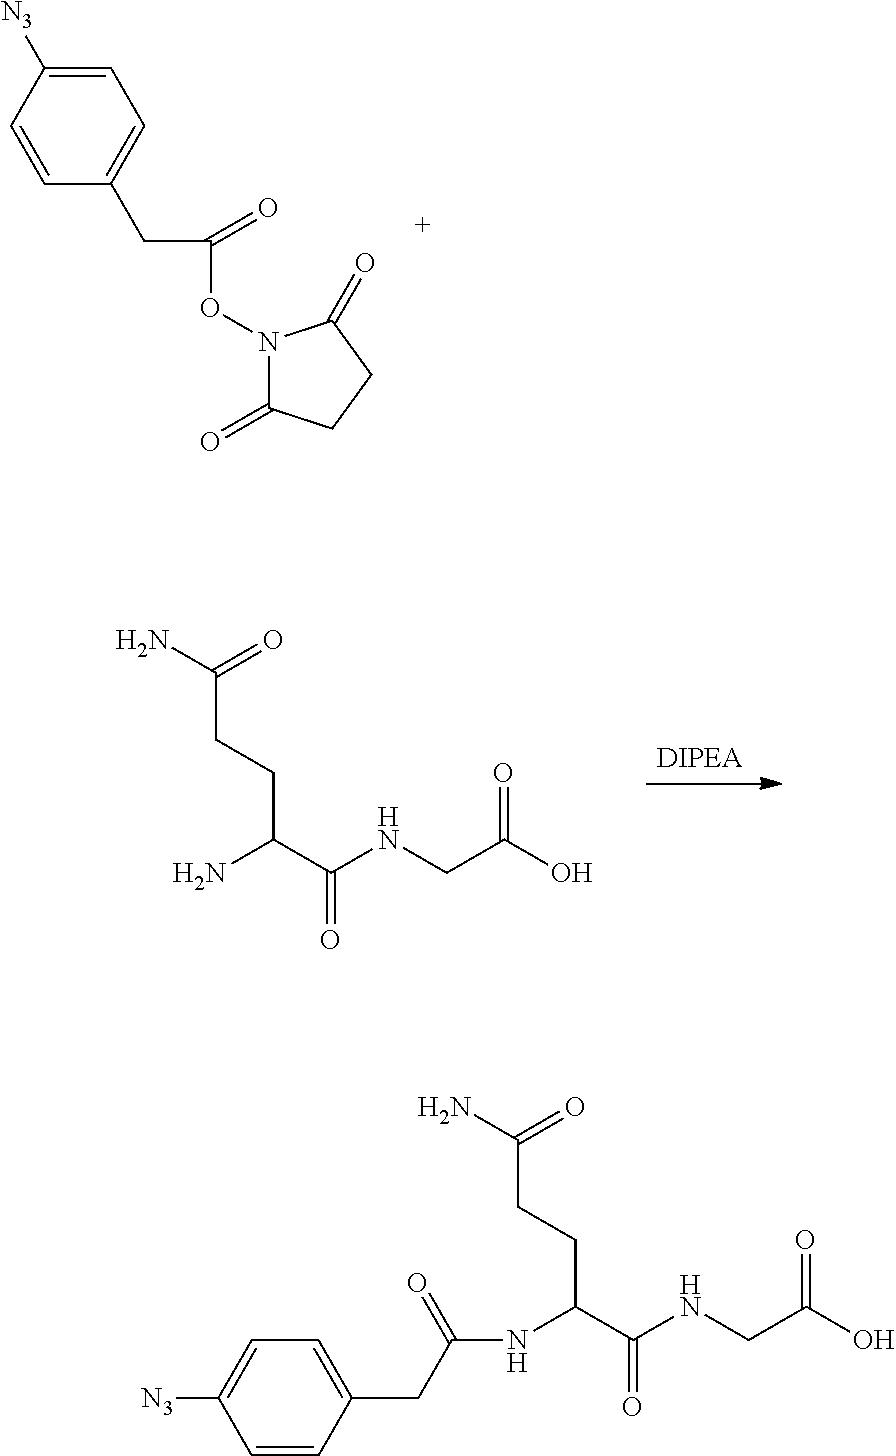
C1=C([N3])C=CC(CC(ON2C(=O)CCC2=O)=O)=C1.NC(C(NCC(O)=O)=O)CCC(N)=O.N(C(C(NCC(O)=O)=O)CCC(N)=O)C(=O)CC1=CC=C([N3])C=C1
